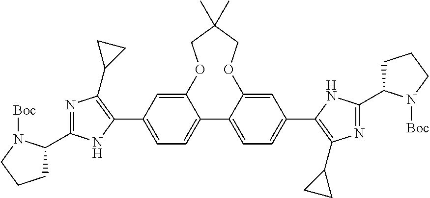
C12=CC(C3=C(C4CC4)N=C(C4CCCN4[Boc])N3)=CC=C1C1=CC=C(C3=C(C4CC4)N=C(C4CCCN4[Boc])N3)C=C1OCC(C)(C)CO2
